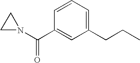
C1N(C(C2=CC(CCC)=CC=C2)=O)C1
